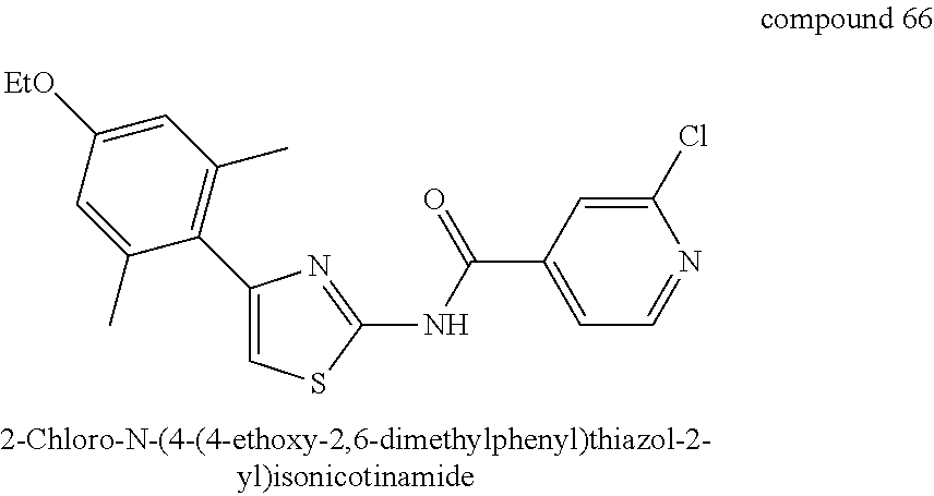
C1(C2=C(C)C=C([EtO])C=C2C)=CSC(NC(C2=CC=NC(Cl)=C2)=O)=N1
